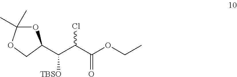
O1C(C)(C)OCC1C(C(C(OCC)=O)Cl)[TBSO]
